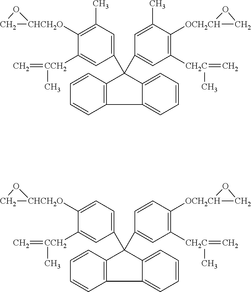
C12=C(C=CC=C1)C1=CC=CC=C1C2(C1=CC(C)=C([CHCH2O]2CO2)C([CCH2](=C)C)=C1)C1=CC([CH2C](=C)C)=C([OCH2CH]2CO2)C(C)=C1.C12=C(C=CC=C1)C1=CC=CC=C1C2(C1=CC=C([CHCH2O]2CO2)C([CCH2](=C)C)=C1)C1=CC([CH2C](=C)C)=C([OCH2CH]2CO2)C=C1
